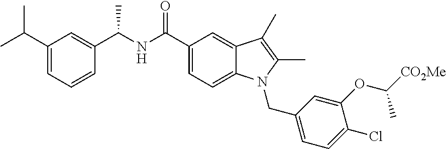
C1(C(C)C)=CC=CC(C(NC(C2=CC=C3C(=C2)C(C)=C(C)N3CC2=CC=C(Cl)C(OC(C)[CO2Me])=C2)=O)C)=C1
